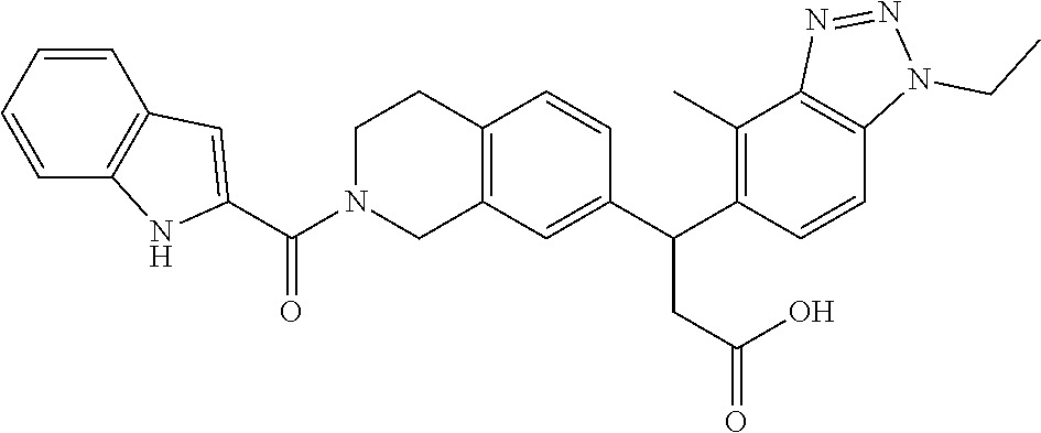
C12=C(C=C(C(C3=C(C)C4=C(C=C3)N(CC)N=N4)CC(=O)O)C=C1)CN(C(C1=CC3=C(N1)C=CC=C3)=O)CC2
